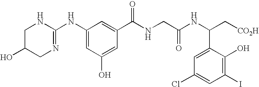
C1(NC2=NCC(O)CN2)=CC(O)=CC(C(NCC(NC(C2=CC(Cl)=CC(I)=C2O)C[CO2H])=O)=O)=C1
